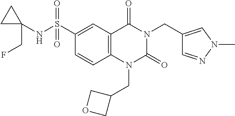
C1=CC2=C(C=C1S(NC1(CF)CC1)(=O)=O)C(=O)N(CC1=CN(C)N=C1)C(=O)N2CC1COC1
